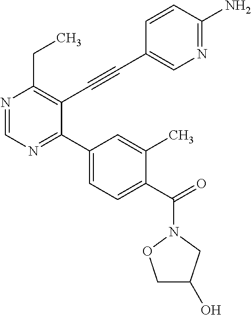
N1=CN=C(C2=CC=C(C(=O)N3OCC(O)C3)C(C)=C2)C(C#CC2=CN=C(N)C=C2)=C1CC
